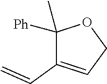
C1(C)([Ph])C(C=C)=CCO1
